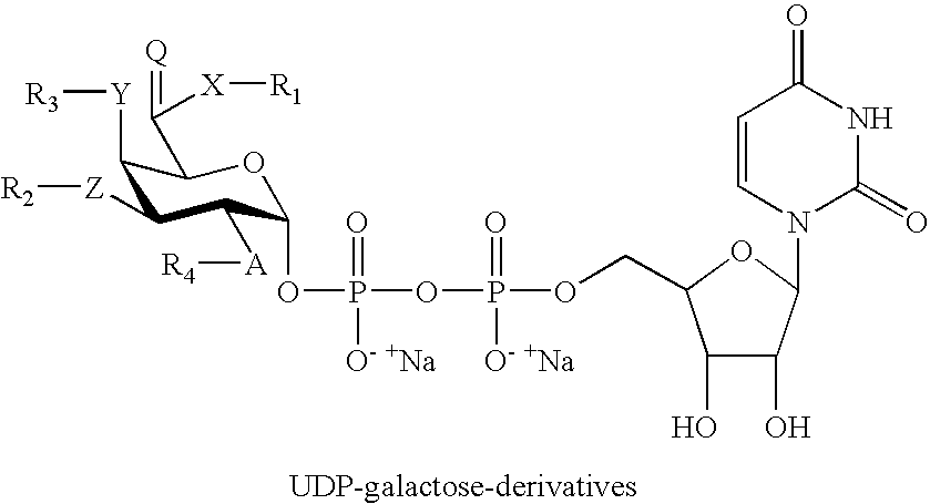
C1([Y][R3])C(C([X][R1])=[Q])OC(OP(=O)([O- +Na])OP(=O)([O- +Na])OCC2C(O)C(O)C(N3C(=O)NC(=O)C=C3)O2)C([A][R4])C1[Z][R2]
